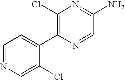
ClC1=C(C2=CC=NC=C2Cl)N=CC(N)=N1
